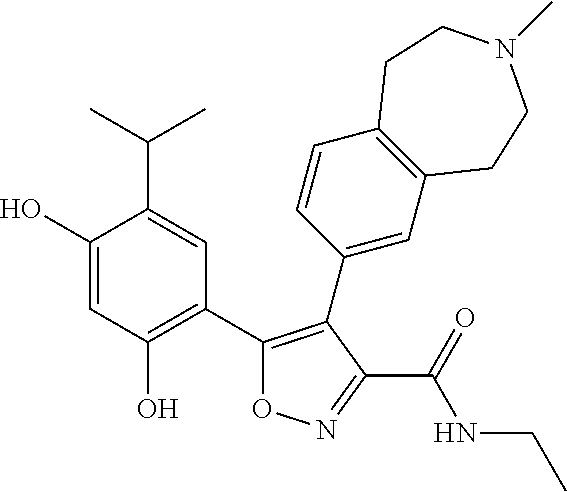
C1(O)=CC(O)=C(C2=C(C3=CC4=C(C=C3)CCN(C)CC4)C(C(=O)NCC)=NO2)C=C1C(C)C
